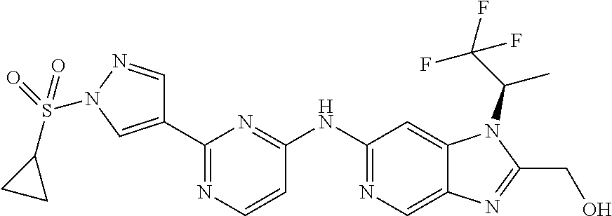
C1(NC2=NC(C3=CN(S(=O)(C4CC4)=O)N=C3)=NC=C2)=NC=C2C(=C1)N(C(C(F)(F)F)C)C(CO)=N2
